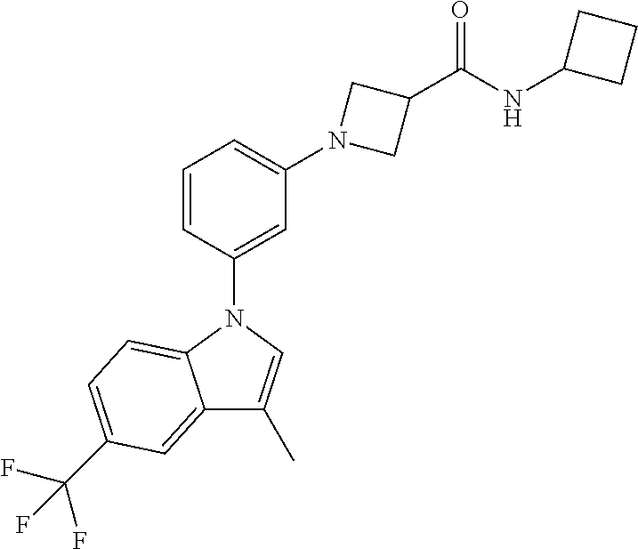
C1=CC(N2C3=CC=C(C(F)(F)F)C=C3C(C)=C2)=CC(N2CC(C(NC3CCC3)=O)C2)=C1
